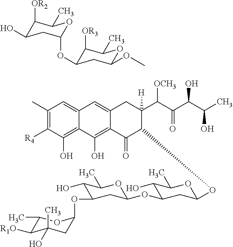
C1(C)=C([R4])C(O)=C2C(=C1)C=C1C(=C2O)C(=O)C(OC2CC(OC3CC(OC4CC(C)(O)C([R1O])C(C)O4)C(O)C(C)O3)C(O)C(C)O2)C(C(C(C(C(C)O)O)=O)[OCH3])([H])C1.C1([OR3])C(OC2CC(O)C([OR2])C(C)O2)CC(OC)OC1C
